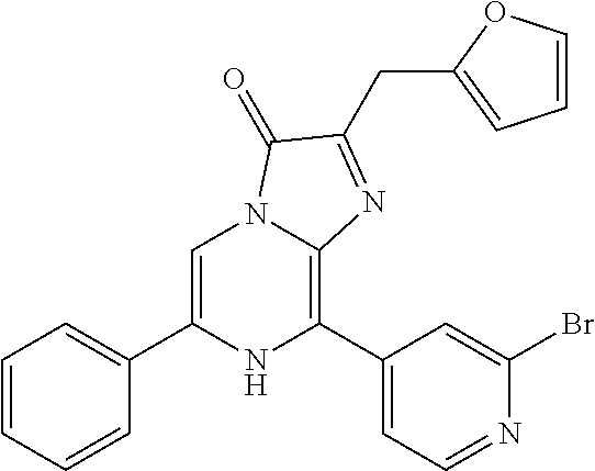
C1=C(C2=CC=CC=C2)NC(C2=CC=NC(Br)=C2)=C2N1C(=O)C(CC1=CC=CO1)=N2
